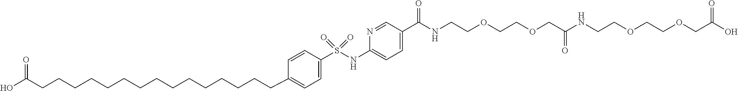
C1=C(S(NC2=CC=C(C(=O)NCCOCCOCC(NCCOCCOCC(O)=O)=O)C=N2)(=O)=O)C=CC(CCCCCCCCCCCCCCCC(O)=O)=C1
